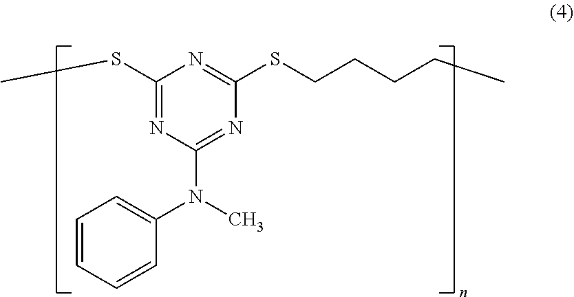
C1(SC)=NC(N(C)C2=CC=CC=C2)=NC(SCCCCC)=N1
